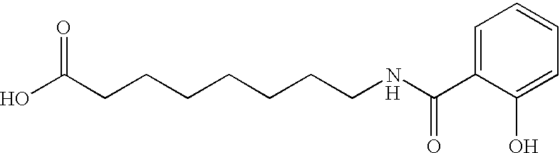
C(CCCCCCNC(C1=CC=CC=C1O)=O)C(O)=O.[H]
